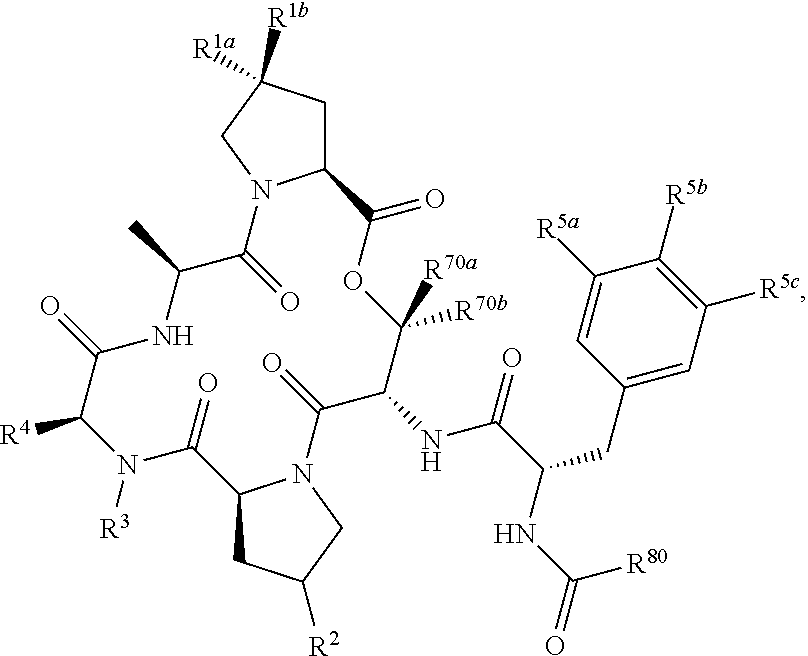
C1C([R1a])([R1b])CN2C1C(=O)OC([R70b])([R70a])C(NC(=O)C(NC(=O)[R80])CC1=CC([R5c])=C([R5b])C([R5a])=C1)C(=O)N1C(CC([R2])C1)C(=O)N([R3])C([R4])C(=O)NC(C)C2=O
